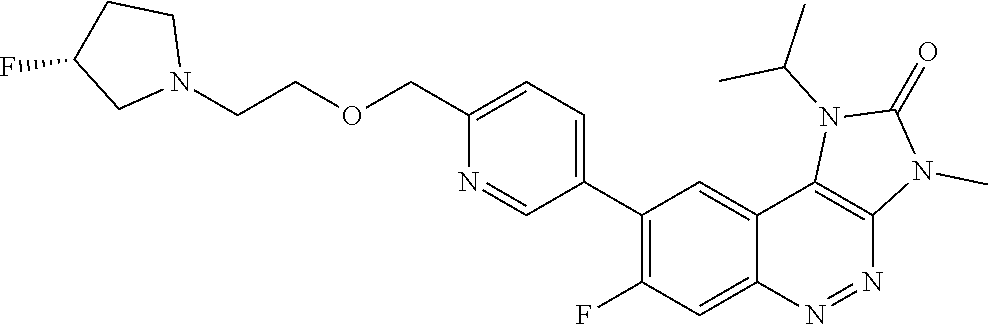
C1(C2=C(F)C=C3C(=C2)C2=C(N=N3)N(C)C(=O)N2C(C)C)=CC=C(COCCN2CCC(F)C2)N=C1
